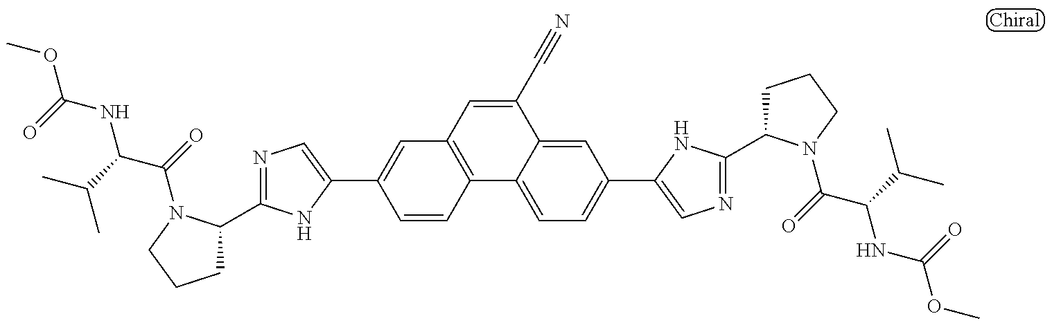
COC(=O)NC(C(C)C)C(=O)N1C(C2=NC=C(C3=CC4=C(C=C3)C3=CC=C(C5=CN=C(C6CCCN6C(C(NC(=O)OC)C(C)C)=O)N5)C=C3C(C#N)=C4)N2)CCC1
